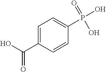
C1=C(C(O)=O)C=CC(P(O)(=O)O)=C1
